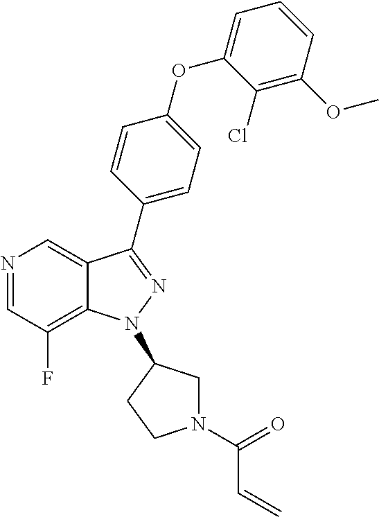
N1=CC(F)=C2C(=C1)C(C1=CC=C(OC3=CC=CC(OC)=C3Cl)C=C1)=NN2C1CN(C(=O)C=C)CC1
